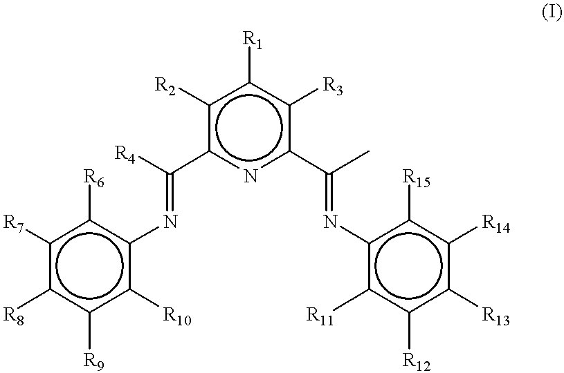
c1([R7])c([R8])c([R9])c([R10])c(N=C(c2nc(C(=Nc3c([R11])c([R12])c([R13])c([R14])c3[R15])C)c([R3])c([R1])c2[R2])[R4])c1[R6]
